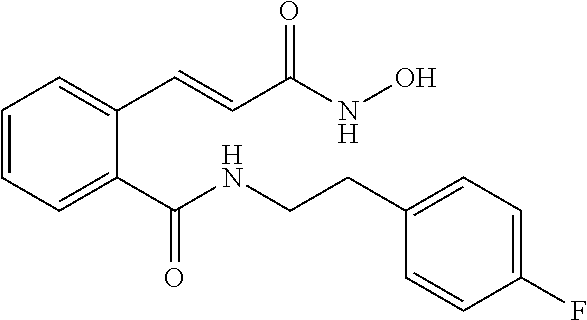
C1=CC=C(C(NCCC2=CC=C(F)C=C2)=O)C(C=CC(NO)=O)=C1
